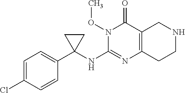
C1=C(Cl)C=CC(C2(NC3=NC4=C(C(=O)N3OC)CNCC4)CC2)=C1
